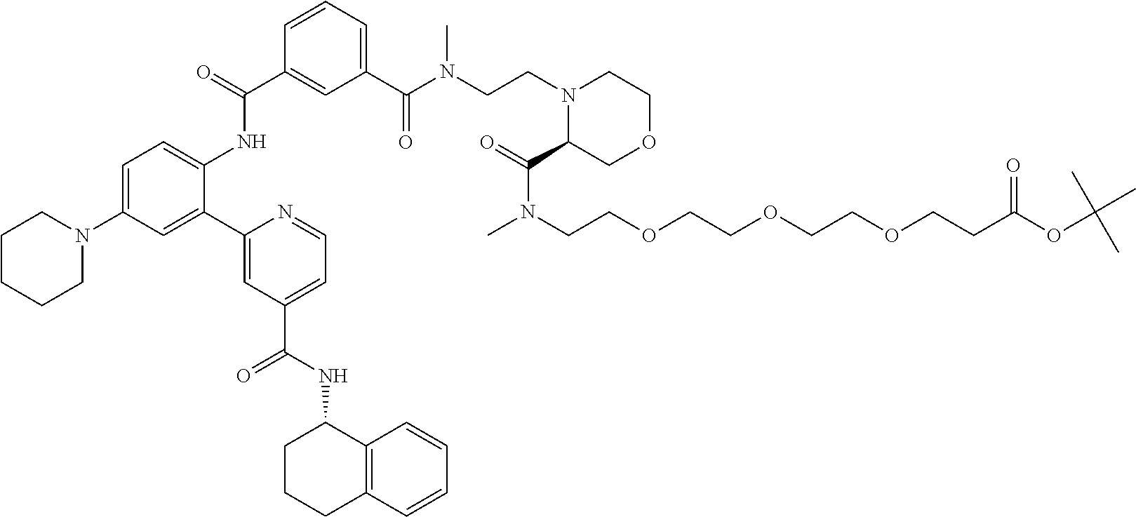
C1=CC=C(C(N(CCN2C(C(N(C)CCOCCOCCOCCC(OC(C)(C)C)=O)=O)COCC2)C)=O)C=C1C(NC1=CC=C(N2CCCCC2)C=C1C1=CC(C(NC2CCCC3=C2C=CC=C3)=O)=CC=N1)=O
